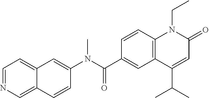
C1(N(C(C2=CC3=C(C=C2)N(CC)C(=O)C=C3C(C)C)=O)C)=CC2=CC=NC=C2C=C1
